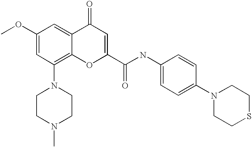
C1(OC)=CC(N2CCN(C)CC2)=C2C(=C1)C(=O)C=C(C(NC1=CC=C(N3CCSCC3)C=C1)=O)O2
